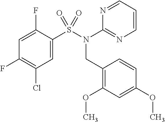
C1=C(F)C(S(N(C2=NC=CC=N2)CC2=C(OC)C=C(OC)C=C2)(=O)=O)=CC(Cl)=C1F
